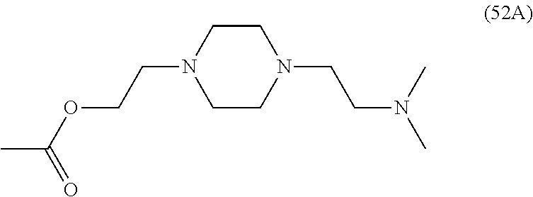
C1CN(CCN(C)C)CCN1CCOC(C)=O
